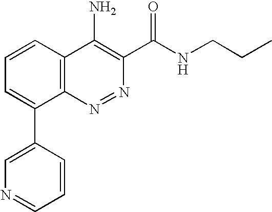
N1=CC=CC(C2=CC=CC3=C2N=NC(C(NCCC)=O)=C3N)=C1
